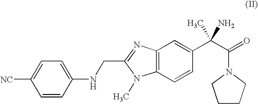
C1=C([NC])C=CC(NCC2=NC3=C(C=CC(C(C(N4CCCC4)=O)(N)C)=C3)N2C)=C1
